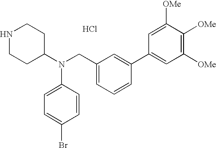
N1CCC(N(CC2=CC=CC(C3=CC([OMe])=C([OMe])C([OMe])=C3)=C2)C2=CC=C(Br)C=C2)CC1.Cl
